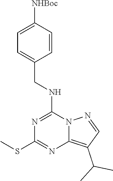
C1=C([NHBoc])C=CC(CNC2=NC(SC)=NC3=C(C(C)C)C=NN23)=C1
